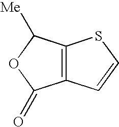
C12=C(C=CS1)C(=O)OC2[Me]
